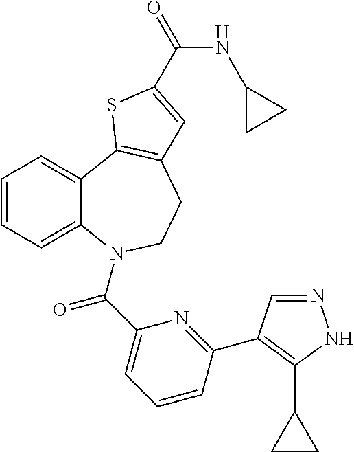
C1=CC=C2C(=C1)C1=C(CCN2C(C2=CC=CC(C3=C(C4CC4)NN=C3)=N2)=O)C=C(C(=O)NC2CC2)S1
